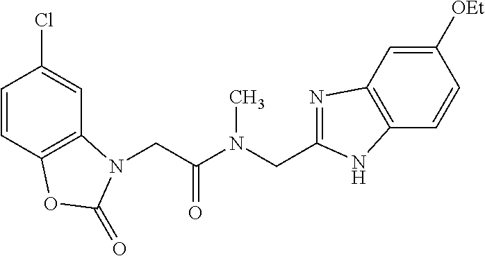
C1=CC2=C(C=C1Cl)N(CC(N(CC1=NC3=C(C=CC([OEt])=C3)N1)C)=O)C(=O)O2
